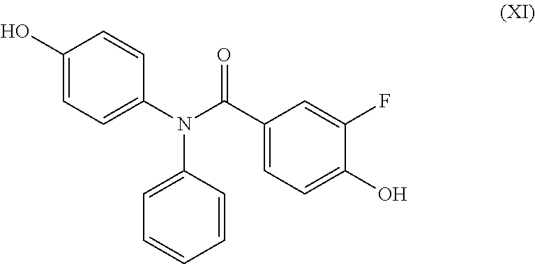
N(C1=CC=CC=C1)(C1=CC=C(O)C=C1)C(C1=CC=C(O)C(F)=C1)=O
